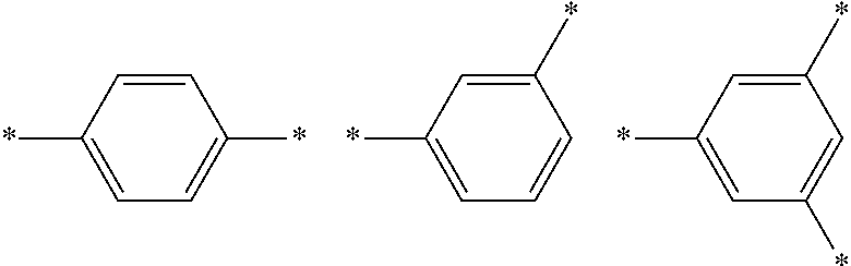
C1=CC(*)=CC=C1*.C1=C(*)C=CC=C1*.C1=C(*)C=C(*)C=C1*
